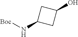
OC1CC(N[Boc])C1
